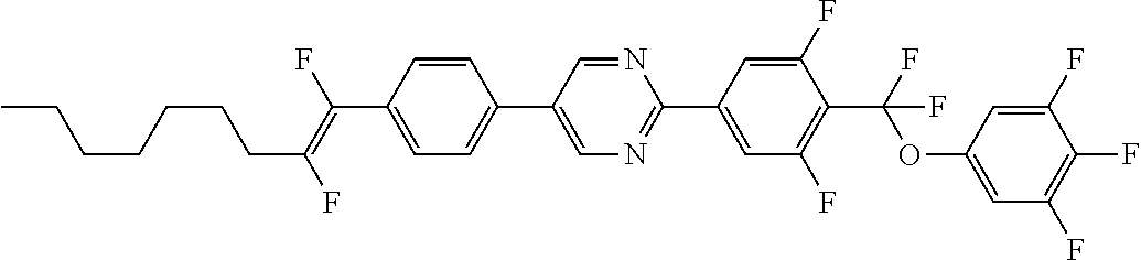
C1=CC(C2=CN=C(C3=CC(F)=C(C(OC4=CC(F)=C(F)C(F)=C4)(F)F)C(F)=C3)N=C2)=CC=C1C(=C(F)CCCCCCC)F
